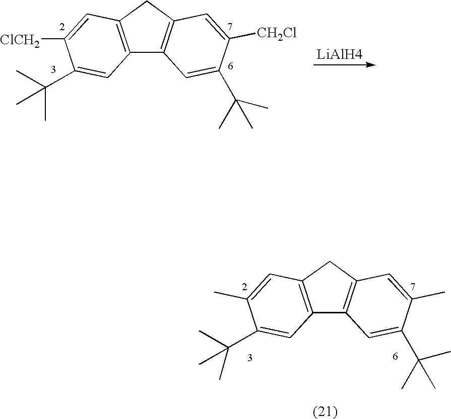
C12=C(CC3=C1C=C(C(C)(C)C)C([CH2Cl])=C3)C=C([ClCH2])C(C(C)(C)C)=C2.[LiAlH4].C12=C(CC3=C1C=C(C(C)(C)C)C(C)=C3)C=C(C)C(C(C)(C)C)=C2
